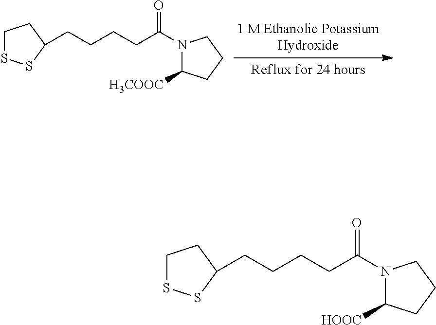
C1SSC(CCCCC(=O)N2C([H3COOC])CCC2)C1.C1SSC(CCCCC(=O)N2C([HOOC])CCC2)C1
